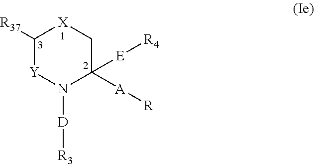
C1([R37])[Y]N([D][R3])C([A][R])([E][R4])C[X]1
